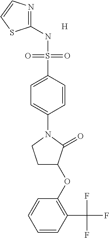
C1(NS(C2=CC=C(N3CCC(OC4=C(C(F)(F)F)C=CC=C4)C3=O)C=C2)(=O)=O)=NC=CS1.[H]
